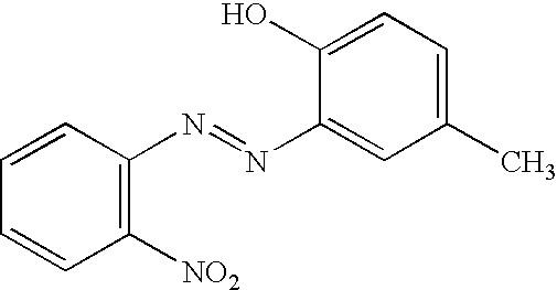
C1=CC([NO2])=C(N=NC2=CC(C)=CC=C2O)C=C1
